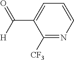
C1=C(C([H])=O)C([CF3])=NC=C1
